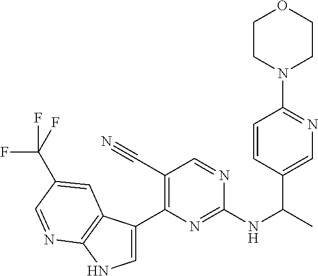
C1=C(C2=C(C#N)C=NC(NC(C)C3=CN=C(N4CCOCC4)C=C3)=N2)C2=C(N1)N=CC(C(F)(F)F)=C2
